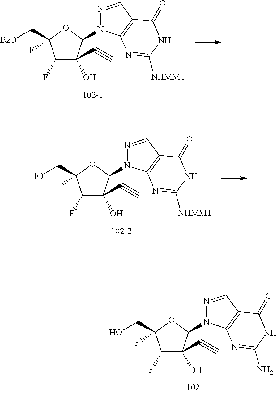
C1(F)C(O)(C#C)C(N2N=CC3=C2N=C([NHMMT])NC3=O)OC1(C[BzO])F.C1(F)C(O)(C#C)C(N2N=CC3=C2N=C([NHMMT])NC3=O)OC1(CO)F.C1(F)C(O)(C#C)C(N2N=CC3=C2N=C(N)NC3=O)OC1(CO)F
